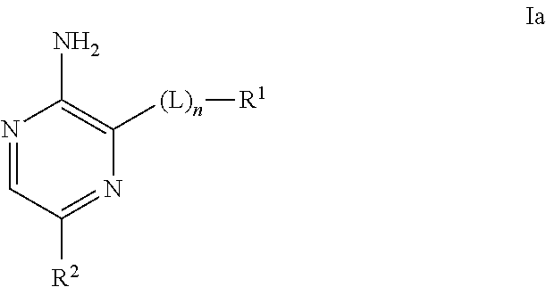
N1=CC([R2])=NC([(L)n][R1])=C1N
